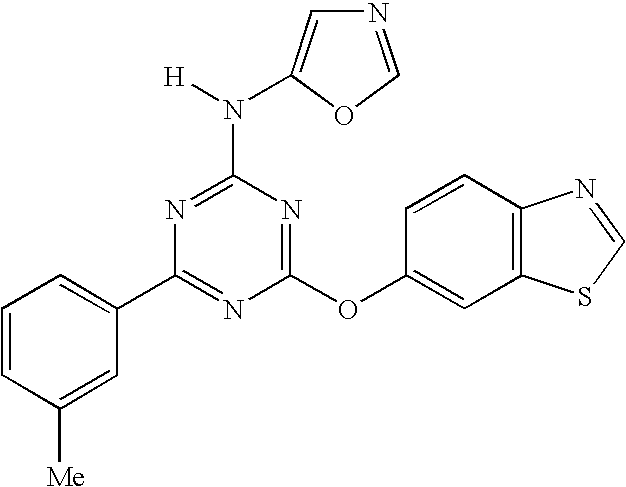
C1(C2=CC=CC([Me])=C2)=NC(OC2=CC3=C(C=C2)N=CS3)=NC(N([H])C2=CN=CO2)=N1
